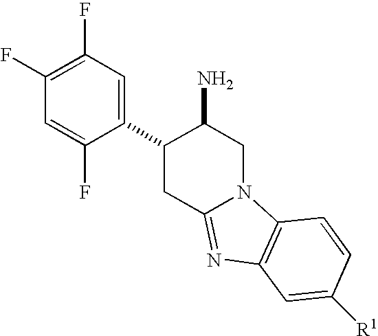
C1(C2CC3=NC4=C(N3CC2N)C=CC([R1])=C4)=CC(F)=C(F)C=C1F
